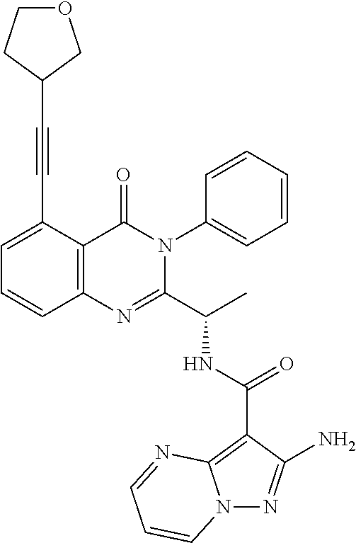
N(C(C1=NC2=C(C(=O)N1C1=CC=CC=C1)C(C#CC1COCC1)=CC=C2)C)C(C1=C2N(N=C1N)C=CC=N2)=O
